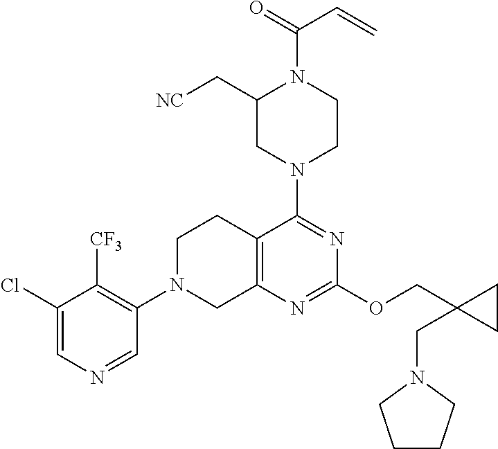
C1(Cl)=CN=CC(N2CC3=C(CC2)C(N2CCN(C(=O)C=C)C(C[NC])C2)=NC(OCC2(CN4CCCC4)CC2)=N3)=C1[CF3]
